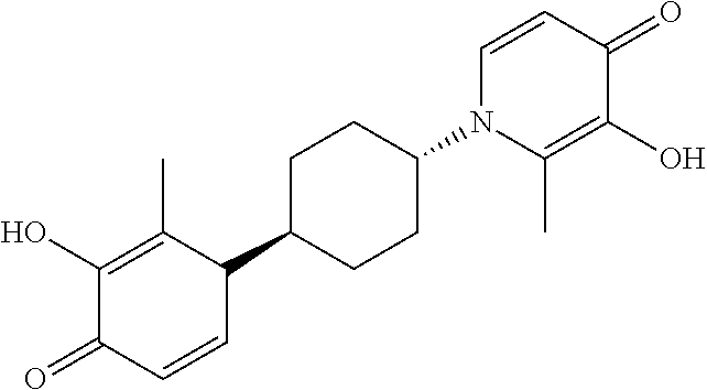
C1(O)=C(C)C(C2CCC(N3C(C)=C(O)C(=O)C=C3)CC2)C=CC1=O
